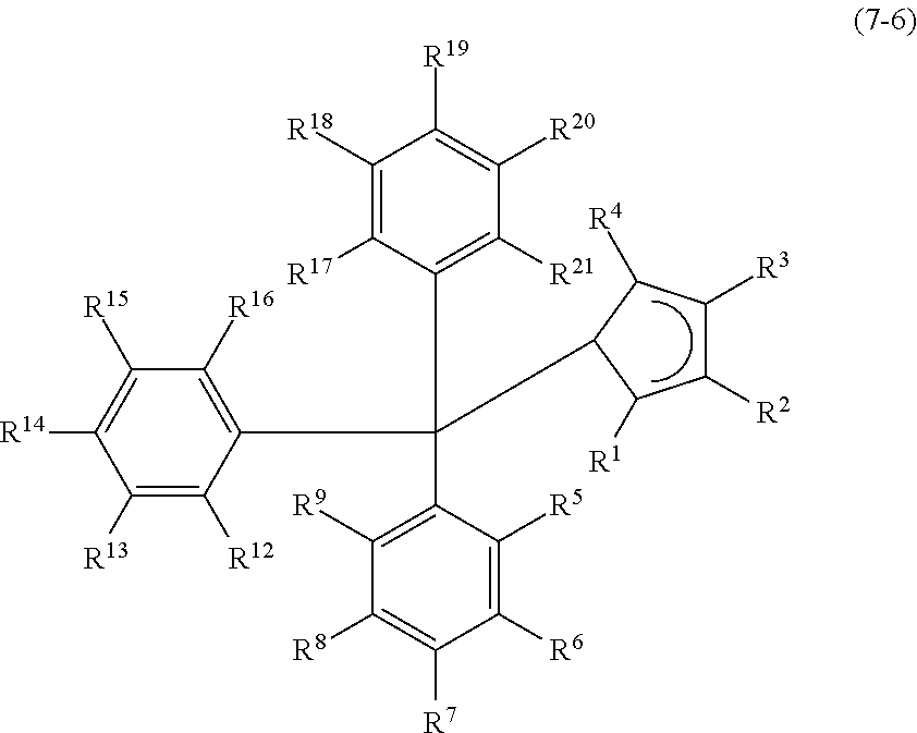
C1([R6])=C([R5])C(C(C2=C([R16])C([R15])=C([R14])C([R13])=C2[R12])(C2=C([R21])C([R20])=C([R19])C([R18])=C2[R17])C2C([R4])C([R3])C([R2])C2[R1])=C([R9])C([R8])=C1[R7]
